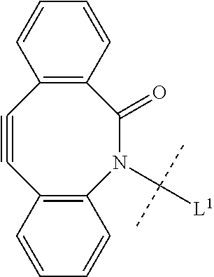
C12=C(N(C([L1])(C)C)C(=O)C3=C(C#C1)C=CC=C3)C=CC=C2
